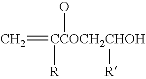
C=[CCOCH2CHOH]([R])(O)[R]
